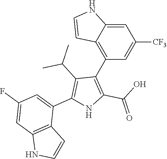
C1=C2C(=C(C3=C(C(O)=O)NC(C4=CC(F)=CC5=C4C=CN5)=C3C(C)C)C=C1[CF3])C=CN2
